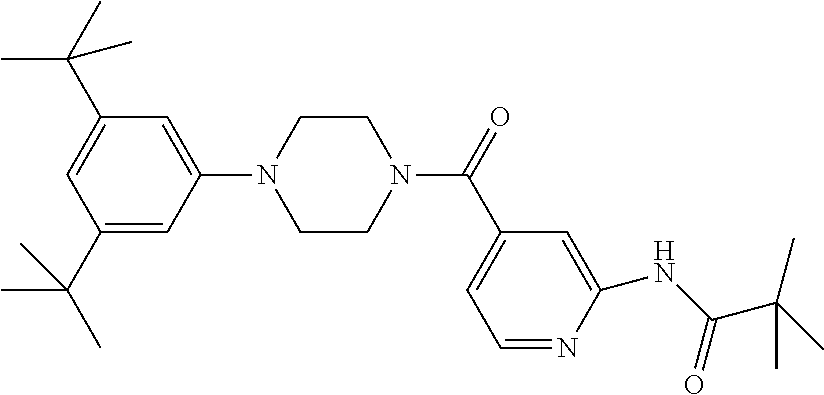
C1(C(C)(C)C)=CC(N2CCN(C(=O)C3=CC=NC(NC(C(C)(C)C)=O)=C3)CC2)=CC(C(C)(C)C)=C1
